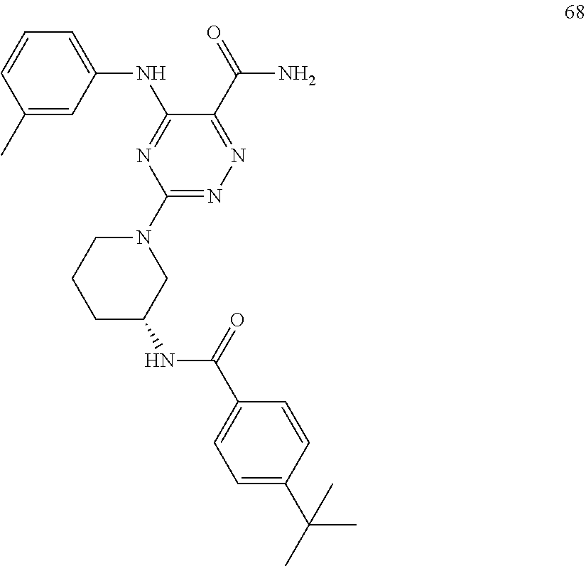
C1=C(NC2=NC(N3CCCC(NC(=O)C4=CC=C(C(C)(C)C)C=C4)C3)=NN=C2C(N)=O)C=C(C)C=C1
